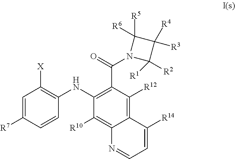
C1=C([R7])C=CC(NC2=C(C(=O)N3C([R2])([R1])C([R3])([R4])C3([R5])[R6])C([R12])=C3C(=C2[R10])N=CC=C3[R14])=C1[X]
